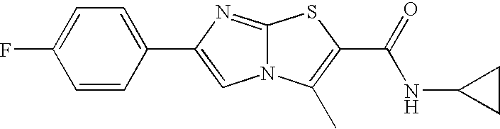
C1=CC(C2=CN3C(=N2)SC(C(=O)NC2CC2)=C3C)=CC=C1F
